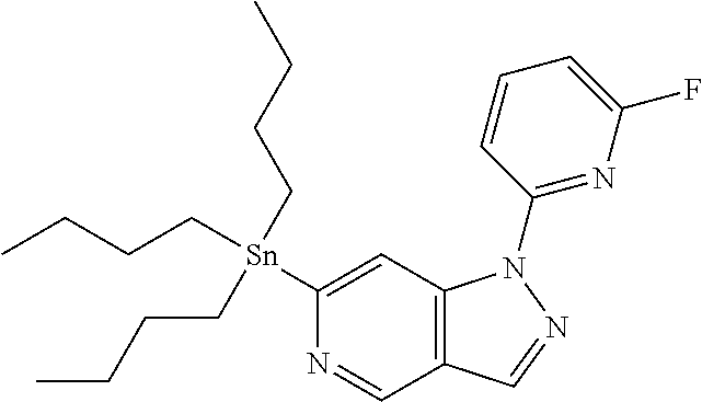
N1=CC2=C(C=C1[Sn](CCCC)(CCCC)CCCC)N(C1=NC(F)=CC=C1)N=C2
